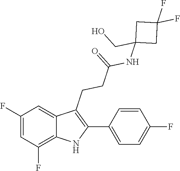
C1=C(F)C=C2C(CCC(=O)NC3(CO)CC(F)(F)C3)=C(C3=CC=C(F)C=C3)NC2=C1F
